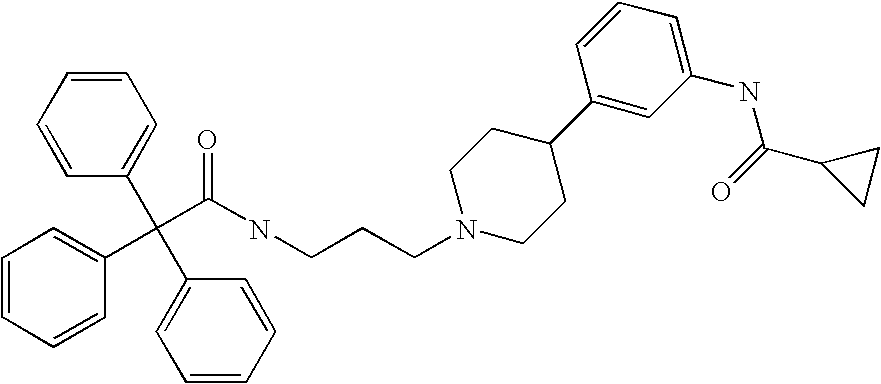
C(C(NCCCN1CCC(C2=CC(NC(=O)C3CC3)=CC=C2)CC1)=O)(C1=CC=CC=C1)(C1=CC=CC=C1)C1=CC=CC=C1
